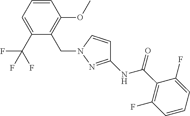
C1=CC=C(C(F)(F)F)C(CN2N=C(NC(C3=C(F)C=CC=C3F)=O)C=C2)=C1OC
